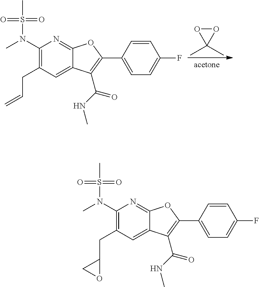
C1(N(C)S(C)(=O)=O)=C(CC2OC2)C=C2C(=N1)OC(C1=CC=C(F)C=C1)=C2C(=O)NC.C1(N(C)S(C)(=O)=O)=C(CC=C)C=C2C(=N1)OC(C1=CC=C(F)C=C1)=C2C(=O)NC.O1OC1(C)C
